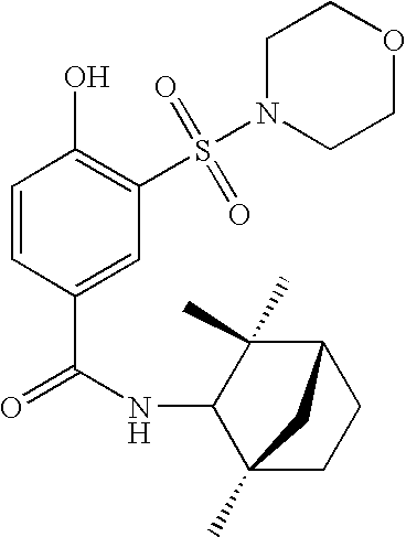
C1=CC(C(=O)NC2C3(C)CCC(C2(C)C)C3)=CC(S(N2CCOCC2)(=O)=O)=C1O
